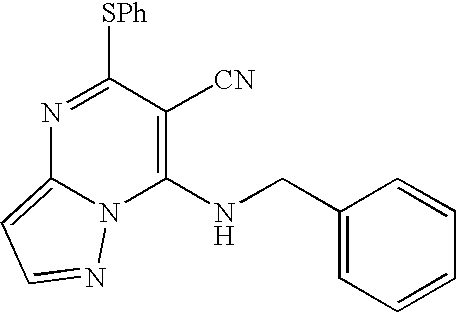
N1=C([SPh])C([CN])=C(NCC2=CC=CC=C2)N2C1=CC=N2
